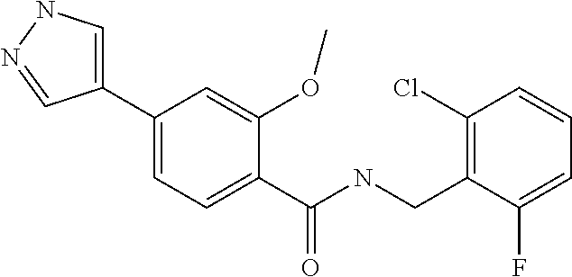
C1=C(C2=CC=C(C(NCC3=C(Cl)C=CC=C3F)=O)C(OC)=C2)C=NN1
